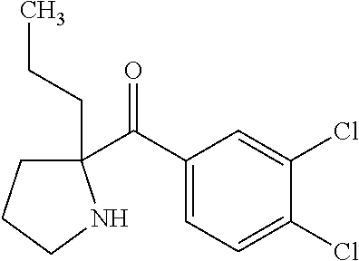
C1(C(C2=CC=C(Cl)C(Cl)=C2)=O)(CCC)CCCN1
